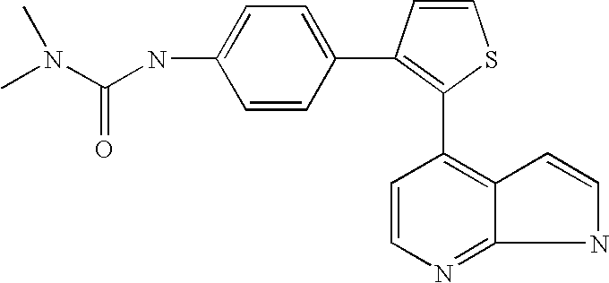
CN(C(NC1=CC=C(C2=C(C3=C4C=CNC4=NC=C3)SC=C2)C=C1)=O)C
